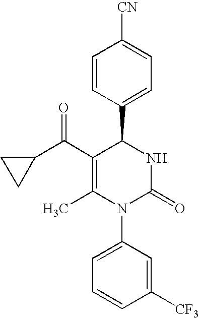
C1=CC(C2C(C(C3CC3)=O)=C(C)N(C3=CC=CC([CF3])=C3)C(=O)N2)=CC=C1[CN]
